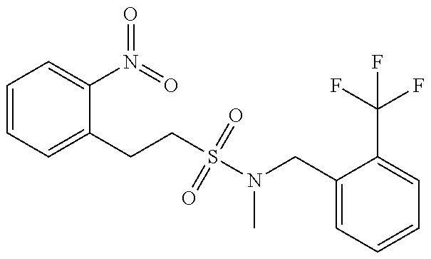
C1=CC=C(CCS(N(CC2=CC=CC=C2C(F)(F)F)C)(=O)=O)C(N(=O)=O)=C1
